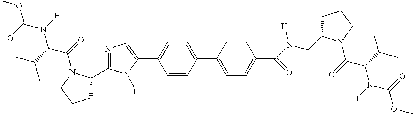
COC(=O)N(C(C(=O)N1C(C2=NC=C(C3=CC=C(C4=CC=C(C(N(CC5CCCN5C(=O)C(C(C)C)N([H])C(=O)OC)[H])=O)C=C4)C=C3)N2[H])CCC1)C(C)C)[H]
